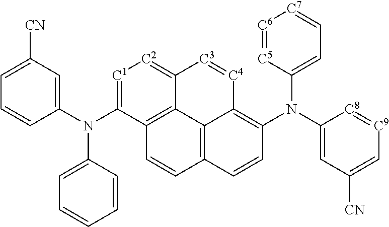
C1=CC(N(C2=[C1][C2]=C3C4=C2C=CC2=C4C(=C(N(C4=CC=[C7][C6]=[C5]4)C4=CC([CN])=C[C9]=[C8]4)C=C2)[C4]=[C3]3)C2=CC=CC=C2)=CC([CN])=C1
